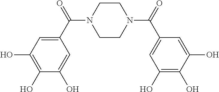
C1(C(=O)N2CCN(C(C3=CC(O)=C(O)C(O)=C3)=O)CC2)=CC(O)=C(O)C(O)=C1
